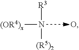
[R3]N([(OR4)x])[(R5)2].O
